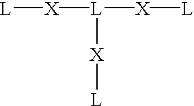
[L][X][L]([X][L])[X][L]
